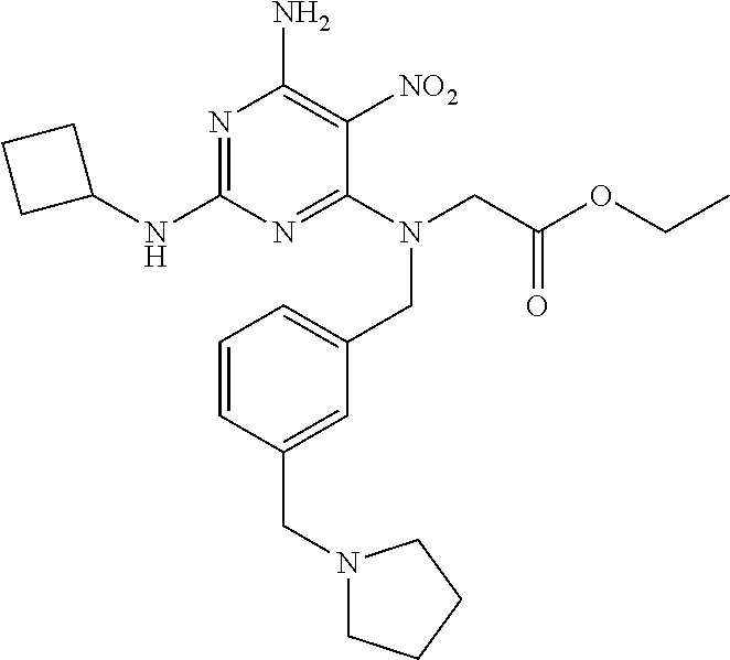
C1=CC(CN2CCCC2)=CC(CN(CC(OCC)=O)C2=NC(NC3CCC3)=NC(N)=C2[NO2])=C1
